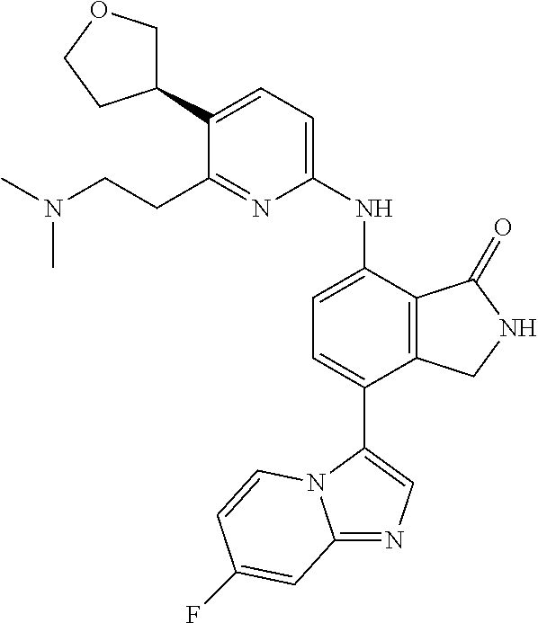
C12=NC=C(C3=CC=C(NC4=CC=C(C5COCC5)C(CCN(C)C)=N4)C4=C3CNC4=O)N1C=CC(F)=C2
